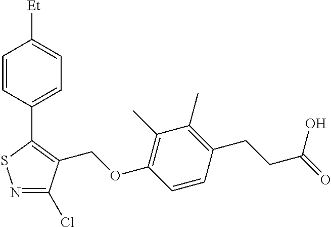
N1=C(Cl)C(COC2=C(C)C(C)=C(CCC(=O)O)C=C2)=C(C2=CC=C([Et])C=C2)S1
